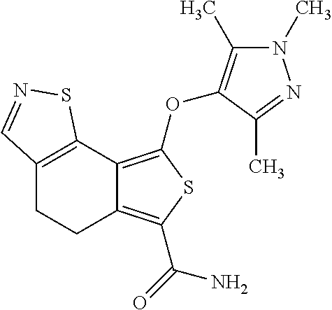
C12=C(OC3=C(C)N(C)N=C3C)SC(C(=O)N)=C1CCC1=C2SN=C1
